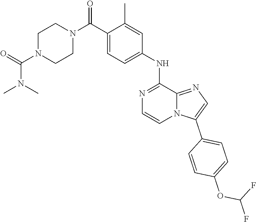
C1=CN=C(NC2=CC=C(C(N3CCN(C(N(C)C)=O)CC3)=O)C(C)=C2)C2=NC=C(C3=CC=C(OC(F)F)C=C3)N12
